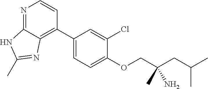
N1=C2C(=C(C3=CC=C(OCC(CC(C)C)(C)N)C(Cl)=C3)C=C1)N=C(C)N2
